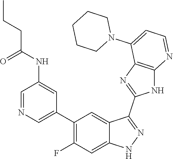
C1=NC=C(C2=C(F)C=C3C(=C2)C(C2=NC4=C(N2)N=CC=C4N2CCCCC2)=NN3)C=C1NC(CCC)=O
